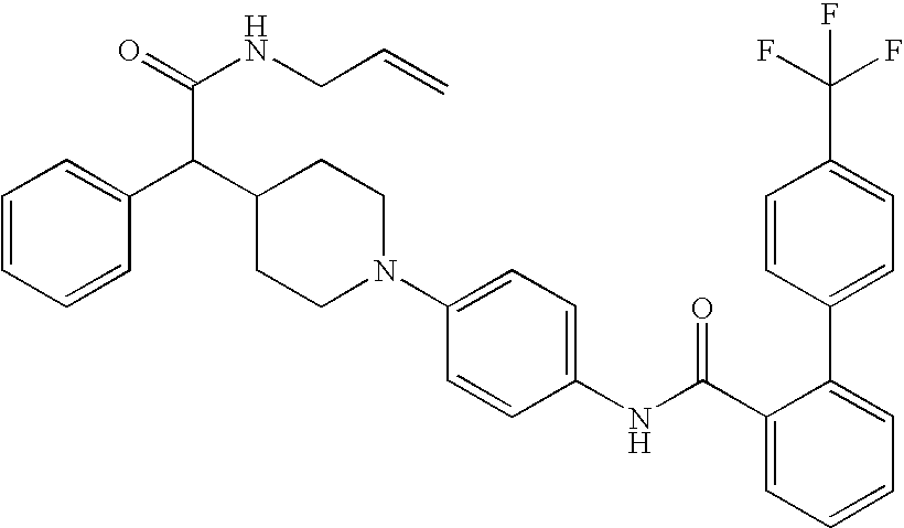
N1(C2=CC=C(NC(C3=CC=CC=C3C3=CC=C(C(F)(F)F)C=C3)=O)C=C2)CCC(C(C(NCC=C)=O)C2=CC=CC=C2)CC1
